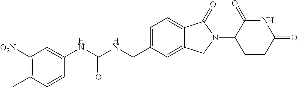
CC1=C([O2N])C=C(NC(NCC2=CC=C3C(=C2)CN(C2CCC(=O)NC2=O)C3=O)=O)C=C1
